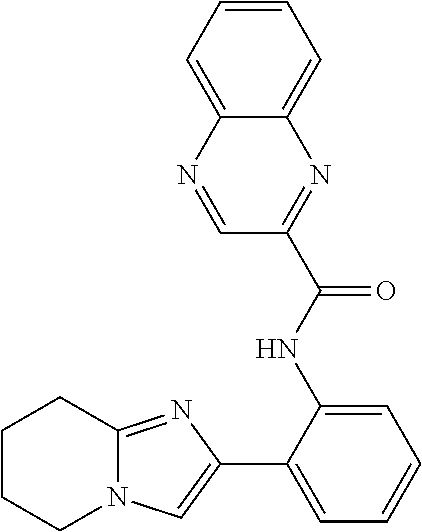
C1(NC(C2=NC3=CC=CC=C3N=C2)=O)=CC=CC=C1C1=CN2C(=N1)CCCC2
